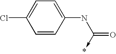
C1=CC(NC(=O)->*)=CC=C1Cl
